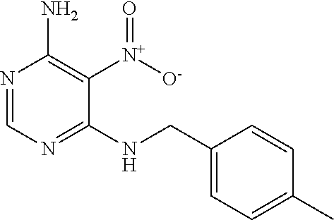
N1=CN=C(NCC2=CC=C(C)C=C2)C([N+]([O-])=O)=C1N
